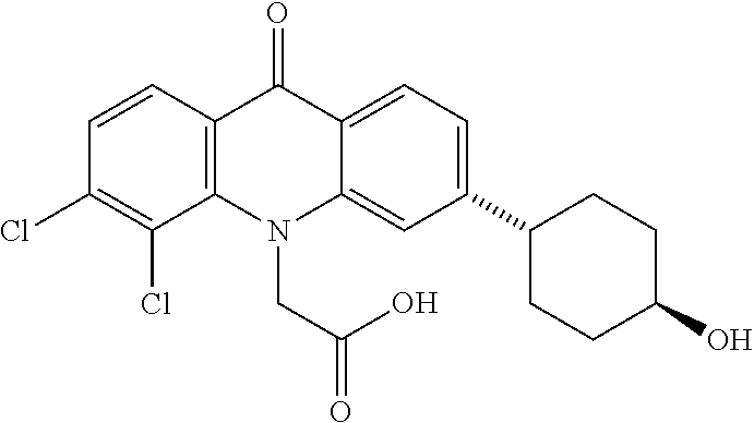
C12=C(N(CC(=O)O)C3=CC(C4CCC(O)CC4)=CC=C3C1=O)C(Cl)=C(Cl)C=C2
